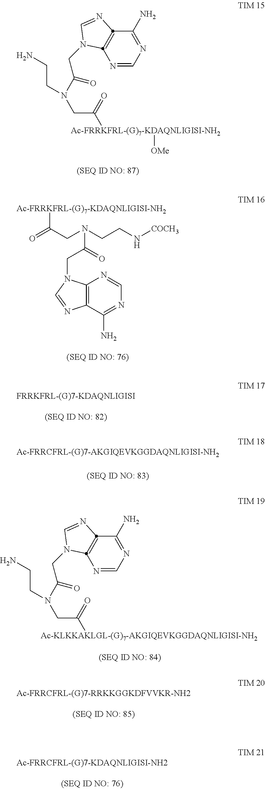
N1=CN=C(N)C2=C1N(CC(=O)N(CCN)CC(=O)[Ac-FRRKFRL-(G)7-KDAQNLIGISI-NH2][OMe])C=N2.C12=C(C(N)=NC=N1)N=CN2CC(N(CCN[COCH3])CC(=O)[Ac-FRRKFRL-(G)7-KDAQNLIGISI-NH2])=O.N1=CN=C(N)C2=C1N(CC(=O)N(CCN)CC(=O)[Ac-KLKKAKLGL-(G)7-AKGIQEVKGGDAQNLIGISI-NH2])C=N2
